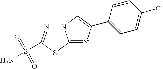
N12N=C(S(=O)(=O)N)SC1=NC(C1=CC=C(Cl)C=C1)=C2
